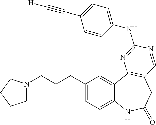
C1(CCCN2CCCC2)=CC=C2C(=C1)C1=C(CC(=O)N2)C=NC(NC2=CC=C(C#C[H])C=C2)=N1
